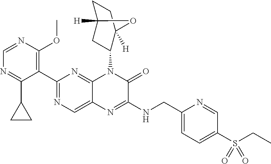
C1=NC(OC)=C(C2=NC=C3C(=N2)N(C2CC4([H])CCC2([H])O4)C(=O)C(NCC2=CC=C(S(CC)(=O)=O)C=N2)=N3)C(C2CC2)=N1
